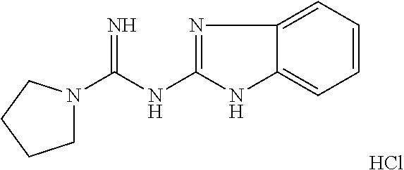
C12=CC=CC=C1N=C(NC(N1CCCC1)=N)N2.Cl
